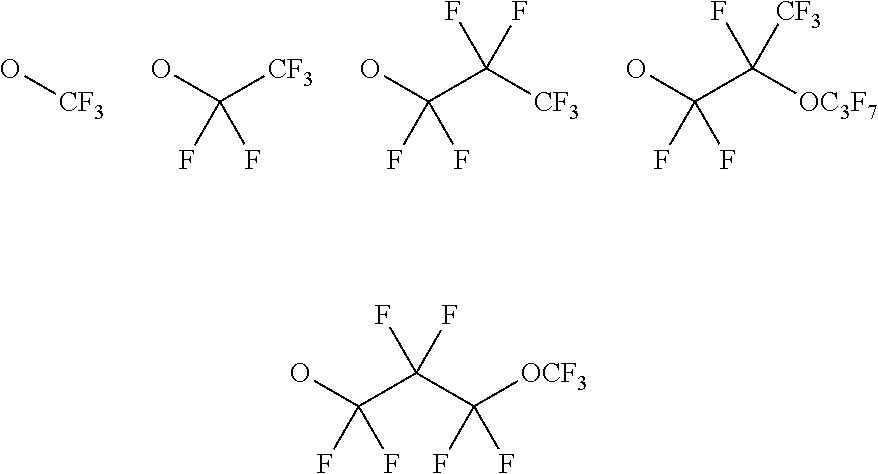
O[CF3].OC([CF3])(F)F.OC(C([CF3])(F)F)(F)F.OC(C([OC3F7])([CF3])F)(F)F.OC(C(C([OCF3])(F)F)(F)F)(F)F
